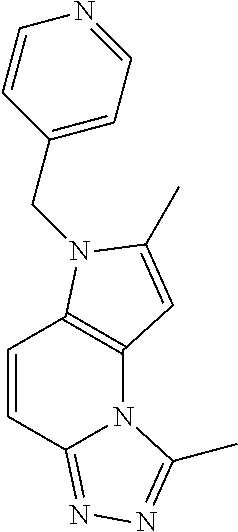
C1=CC2=NN=C(C)N2C2=C1N(CC1=CC=NC=C1)C(C)=C2
